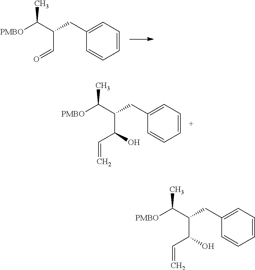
CC(C(C=O)CC1=CC=CC=C1)[PMBO].CC(C(C(C=C)O)CC1=CC=CC=C1)[PMBO].CC(C(C(C=C)O)CC1=CC=CC=C1)[PMBO]
